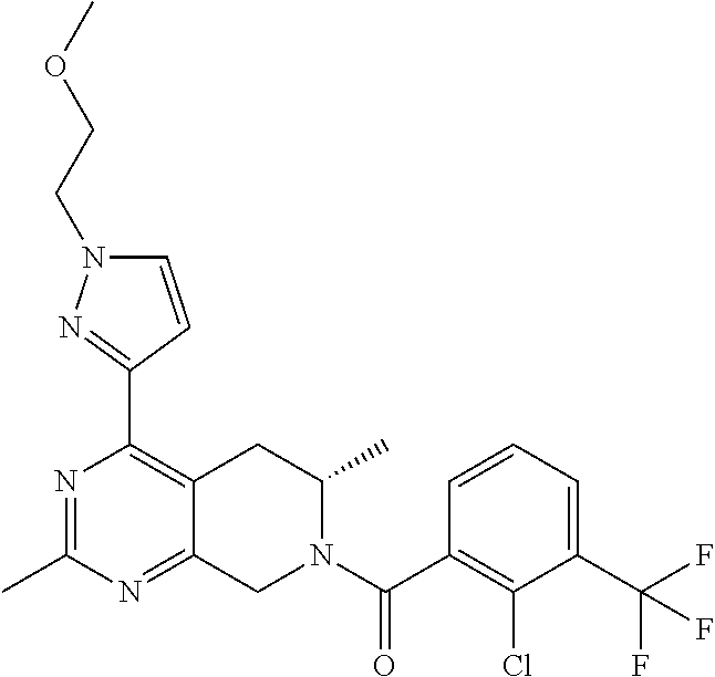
N1=C(C)N=C2C(=C1C1=NN(CCOC)C=C1)CC(C)N(C(C1=C(Cl)C(C(F)(F)F)=CC=C1)=O)C2
